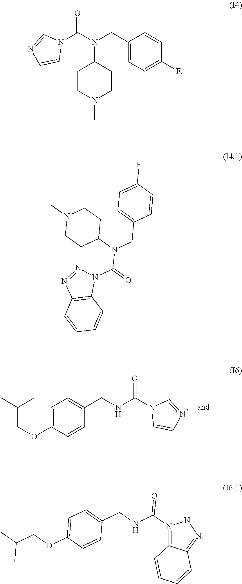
C1=C(OCC(C)C)C=CC(CNC(=O)N2C=CN=C2)=C1.C1(CN(C(=O)N2C=NC=C2)C2CCN(C)CC2)=CC=C(F)C=C1.C12=C(C=CC=C1)N=NN2C(N(CC1=CC=C(F)C=C1)C1CCN(C)CC1)=O.C12=N(C(NCC3=CC=C(OCC(C)C)C=C3)=O)NN=C1C=CC=C2
